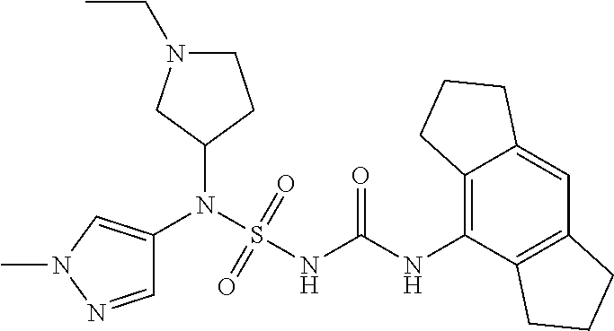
C1(N(S(NC(NC2=C3C(=CC4=C2CCC4)CCC3)=O)(=O)=O)C2=CN(C)N=C2)CCN(CC)C1
